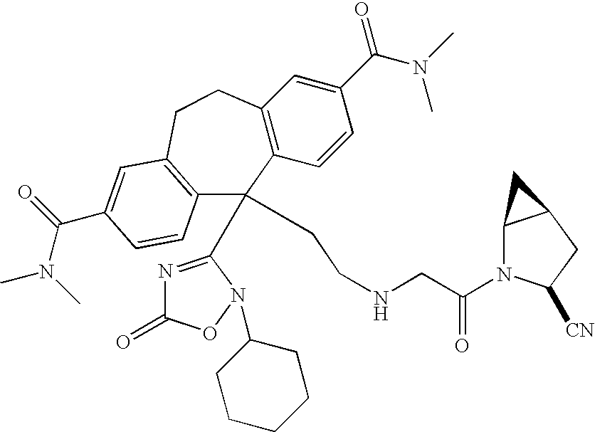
C12=C(C=CC(C(N(C)C)=O)=C1)C(C1=NC(=O)ON1C1CCCCC1)(CCNCC(N1C3C(CC1[CN])C3)=O)C1=C(CC2)C=C(C(N(C)C)=O)C=C1
